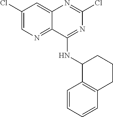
C1(Cl)=CN=C2C(=C1)N=C(Cl)N=C2NC1C2=C(CCC1)C=CC=C2
